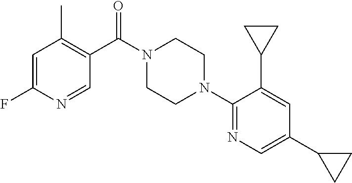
C1=C(F)N=CC(C(N2CCN(C3=NC=C(C4CC4)C=C3C3CC3)CC2)=O)=C1C
